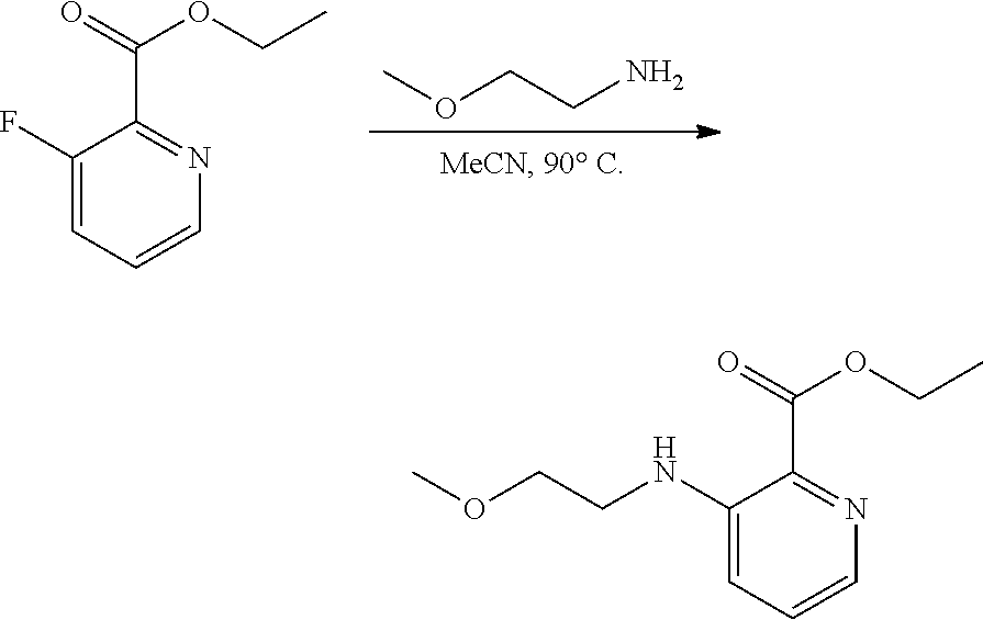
COCCN.C1(F)=CC=CN=C1C(=O)OCC.C1(NCCOC)=CC=CN=C1C(=O)OCC
